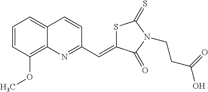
S1C(=CC2=NC3=C(OC)C=CC=C3C=C2)C(=O)N(CCC(O)=O)C1=S
